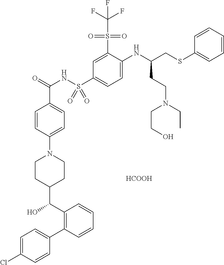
C1=C(Cl)C=CC(C2=C(C(O)C3CCN(C4=CC=C(C(=O)NS(C5=CC=C(NC(CSC6=CC=CC=C6)CCN(CCO)CC)C(S(=O)(=O)C(F)(F)F)=C5)(=O)=O)C=C4)CC3)C=CC=C2)=C1.[HCOOH]
